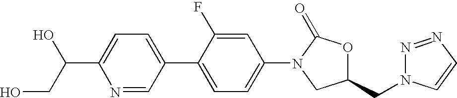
C1=C(C(O)CO)N=CC(C2=CC=C(N3C(=O)OC(CN4N=NC=C4)C3)C=C2F)=C1
